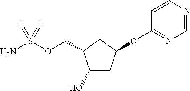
C1(O)CC(OC2=NC=NC=C2)CC1COS(N)(=O)=O
